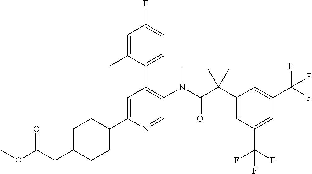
C1CC(C2=CC(C3=CC=C(F)C=C3C)=C(N(C(C(C3=CC(C(F)(F)F)=CC(C(F)(F)F)=C3)(C)C)=O)C)C=N2)CCC1CC(OC)=O
